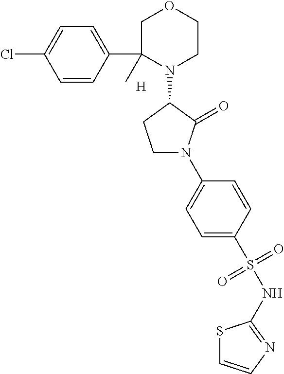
C1=CC(C2(C)COCCN2C2CCN(C3=CC=C(S(NC4=NC=CS4)(=O)=O)C=C3)C2=O)=CC=C1Cl.[H]
